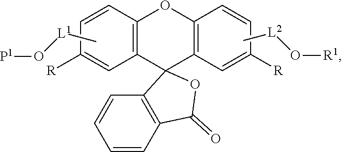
C12=C(C=CC([R])=C1)OC1=C(C=C([R])C=C1)C21C2=C(C=CC=C2)C(=O)O1.C[L1]O[P1].C[L2]O[R1]
